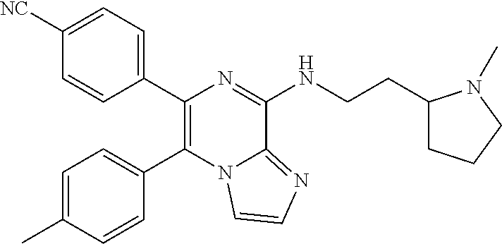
C1([NC])=CC=C(C2=C(C3=CC=C(C)C=C3)N3C(=NC=C3)C(NCCC3CCCN3C)=N2)C=C1
